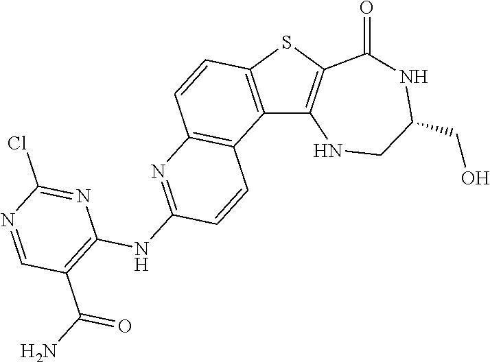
C12=C(SC3=C1NCC(CO)NC3=O)C=CC1=C2C=CC(NC2=C(C(N)=O)C=NC(Cl)=N2)=N1
